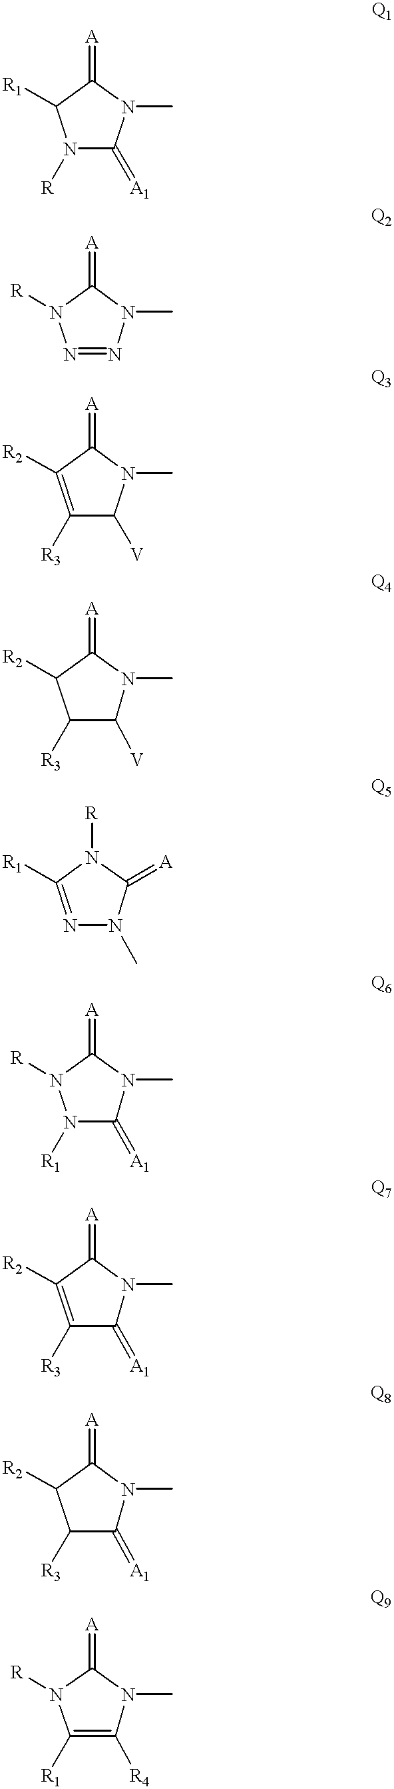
N1([R])C(=[A1])N(C)C(=[A])C1[R1].N1=NN(C)C(=[A])N1[R].C1([R3])=C([R2])C(=[A])N(C)C1[V].C1([R3])C([V])N(C)C(=[A])C1[R2].N1=C([R1])N([R])C(=[A])N1C.N1([R1])C(=[A1])N(C)C(=[A])N1[R].C1([R3])=C([R2])C(=[A])N(C)C1=[A1].C1([R3])C(=[A1])N(C)C(=[A])C1[R2].C1([R1])=C([R4])N(C)C(=[A])N1[R]
